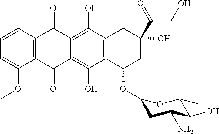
C1=CC2=C(C(OC)=C1)C(=O)C1=C(O)C3=C(C(O)=C1C2=O)CC(O)(C(=O)CO)CC3OC1CC(N)C(O)C(C)O1
